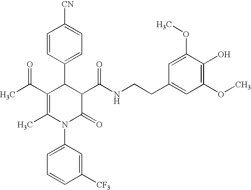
C1=CC(C2C(C(C)=O)=C(C)N(C3=CC=CC([CF3])=C3)C(=O)C2C(NCCC2=CC(OC)=C(O)C(OC)=C2)=O)=CC=C1[CN]
